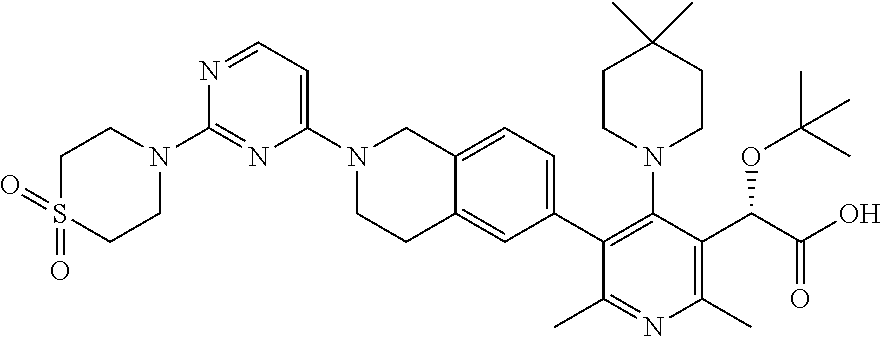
N1=CC=C(N2CCC3=CC(C4=C(N5CCC(C)(C)CC5)C(C(C(O)=O)OC(C)(C)C)=C(C)N=C4C)=CC=C3C2)N=C1N1CCS(=O)(=O)CC1
